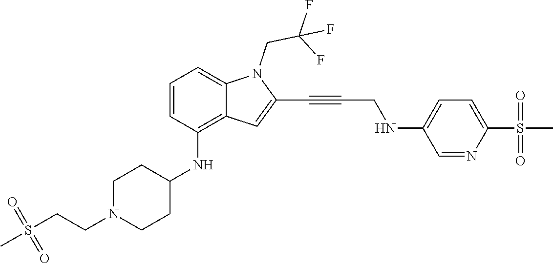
C(C#CC1=CC2=C(NC3CCN(CCS(C)(=O)=O)CC3)C=CC=C2N1CC(F)(F)F)NC1=CC=C(S(C)(=O)=O)N=C1
